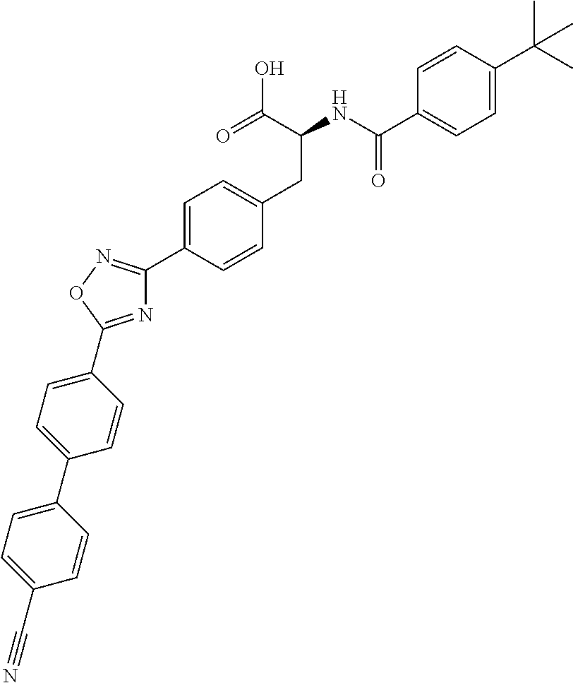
C1=CC(C(NC(CC2=CC=C(C3=NOC(C4=CC=C(C5=CC=C(C#N)C=C5)C=C4)=N3)C=C2)C(=O)O)=O)=CC=C1C(C)(C)C
